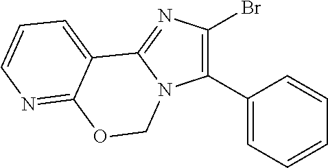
C1(C2=CC=CC=C2)=C(Br)N=C2N1COC1=NC=CC=C21
